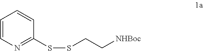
C1=CN=C(SSCC[NHBoc])C=C1
